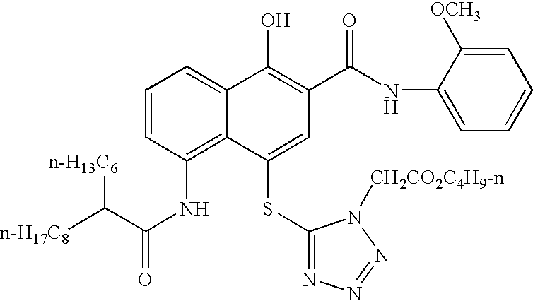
C1=CC(NC(=O)C([n-H17C8])[n-H13C6])=C2C(=C1)C(O)=C(C(NC1=CC=CC=C1[OCH3])=O)C=C2SC1=NN=NN1[CH2CO2C4H9-n]
